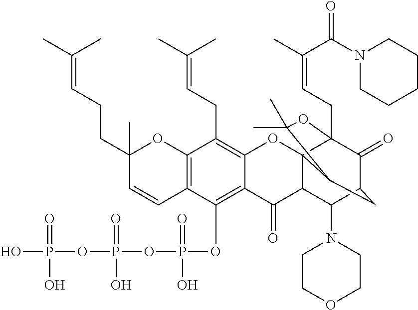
C12=C(OP(=O)(O)OP(OP(O)(=O)O)(=O)O)C3=C(C(CC=C(C)C)=C1OC14C(C2=O)C(N2CCOCC2)C2C(=O)C1(CC=C(C)C(=O)N1CCCCC1)OC(C)(C)C4C2)OC(C)(CCC=C(C)C)C=C3
